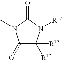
C1(=O)C([R17])([R17])N([R17])C(=O)N1C
